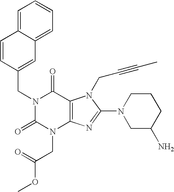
C1=CC(CN2C(=O)N(CC(OC)=O)C3=C(C2=O)N(CC#CC)C(N2CC(N)CCC2)=N3)=CC2=CC=CC=C12
